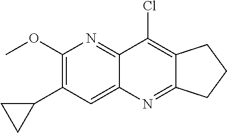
C1(OC)=C(C2CC2)C=C2C(=N1)C(Cl)=C1C(=N2)CCC1
